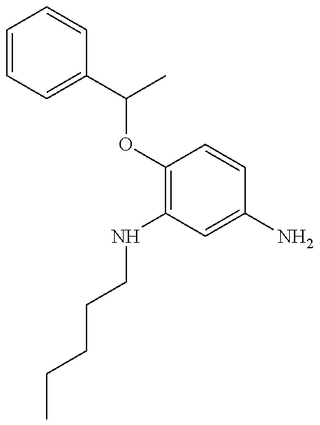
C1=CC=C(C(C)OC2=C(NCCCCC)C=C(N)C=C2)C=C1
